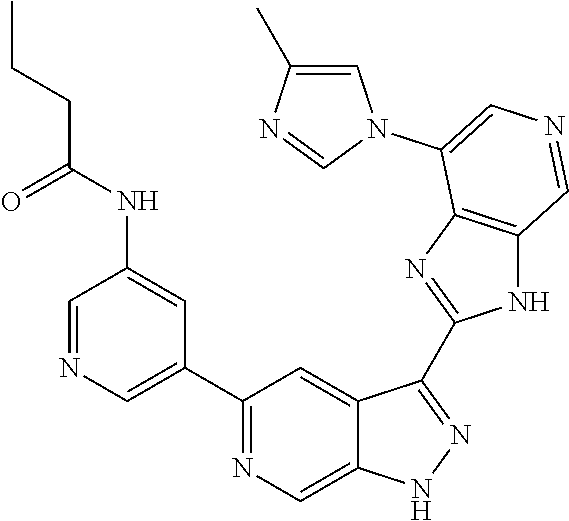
C1(C2=CN=CC(NC(CCC)=O)=C2)=NC=C2C(=C1)C(C1=NC3=C(N1)C=NC=C3N1C=C(C)N=C1)=NN2
